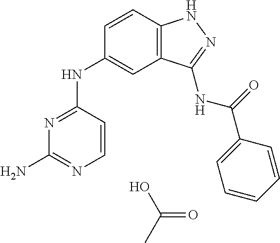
N(C1=NC(N)=NC=C1)C1=CC2=C(C=C1)NN=C2NC(=O)C1=CC=CC=C1.C(=O)(C)O
